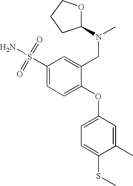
C1(S(=O)(=O)N)=CC=C(OC2=CC=C(SC)C(C)=C2)C(CN(C)C2OCCC2)=C1
